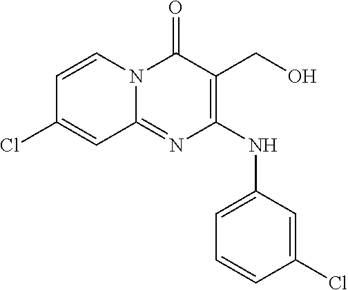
C1=CC(Cl)=CC(NC2=C(CO)C(=O)N3C(=N2)C=C(Cl)C=C3)=C1
